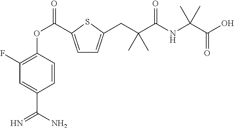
C1(F)=C(OC(=O)C2=CC=C(CC(C(NC(C(=O)O)(C)C)=O)(C)C)S2)C=CC(C(N)=N)=C1
